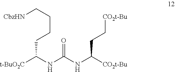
[CbzHN]CCCCC([t-BuO2C])NC(NC([CO2t-Bu])CC[CO2t-Bu])=O
